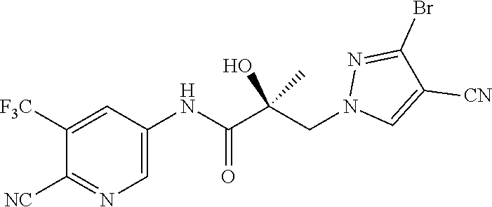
C1=C(NC(C(CN2C=C([CN])C(Br)=N2)(O)C)=O)C=C([F3C])C([NC])=N1
